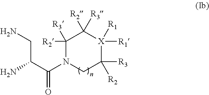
C1([R3])([R2])N(C(C(CN)N)=O)CC([R3])([R2])[X]([R1])([R1])C1([R2])[R3]
